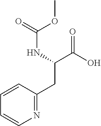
C1=CC(CC(C(=O)O)NC(OC)=O)=NC=C1
